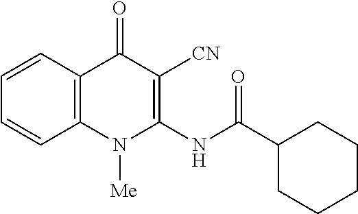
N1([Me])C2=C(C=CC=C2)C(=O)C([CN])=C1NC(C1CCCCC1)=O
